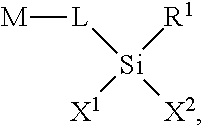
[M][L][Si]([R1])([X1])[X2]
